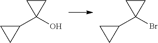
C1(C2(O)CC2)CC1.C1(C2(Br)CC2)CC1
